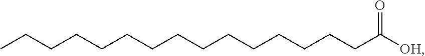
C(CCCCCCCCCCCC([OH])=O)CCC
